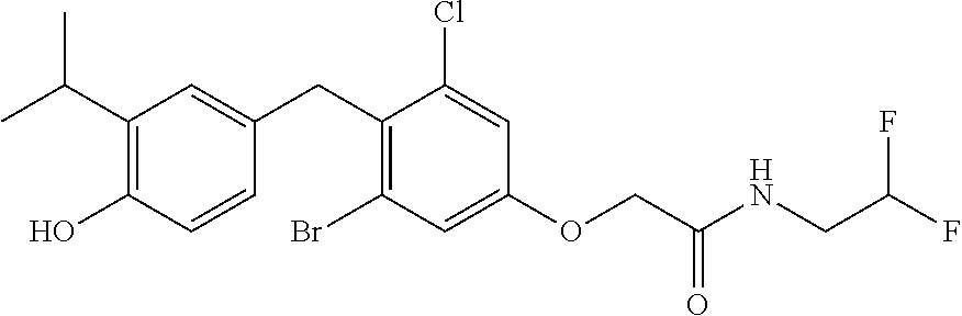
C1(CC2=CC(C(C)C)=C(O)C=C2)=C(Br)C=C(OCC(NCC(F)F)=O)C=C1Cl
